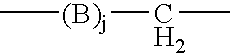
C[(B)j]CC
